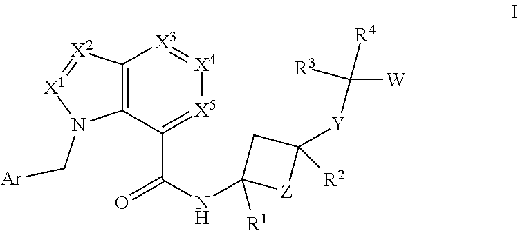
C12=C(C(C(NC3([R1])[Z]C([Y]C([R4])([R3])[W])([R2])C3)=O)=[X5][X4]=[X3]1)N(C[Ar])[X1]=[X2]2
